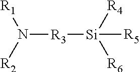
N([R3][Si]([R5])([R4])[R6])([R2])[R1]
